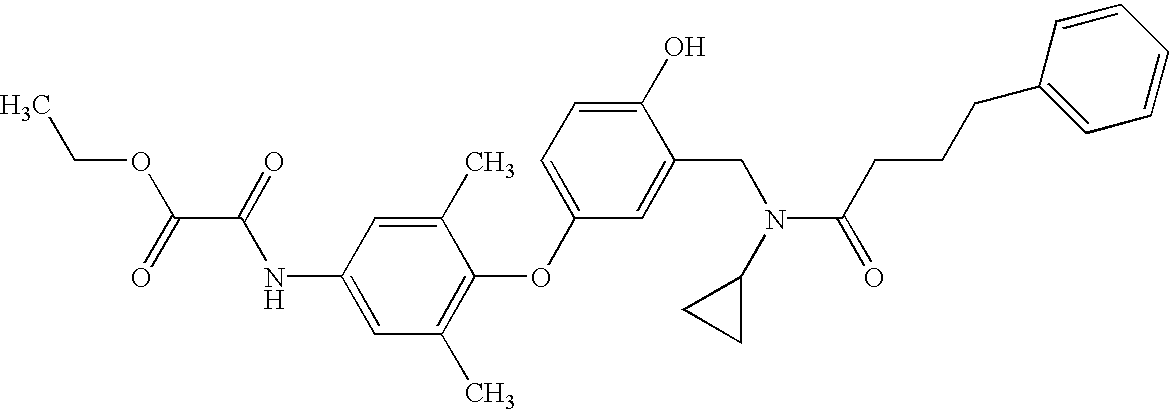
C1(O)=CC=C(OC2=C(C)C=C(NC(C(OCC)=O)=O)C=C2C)C=C1CN(C(CCCC1=CC=CC=C1)=O)C1CC1
